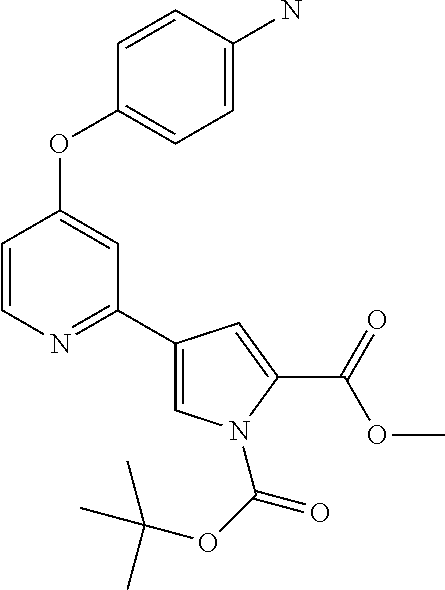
C1=CN=C(C2=CN(C(OC(C)(C)C)=O)C(C(=O)OC)=C2)C=C1OC1=CC=C(N)C=C1
